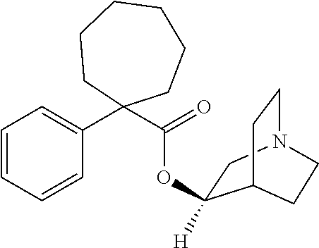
C1=CC=CC(C2(C(=O)OC3([H])CN4CCC3CC4)CCCCCC2)=C1
